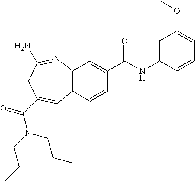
C12=C(C=CC(C(NC3=CC(OC)=CC=C3)=O)=C1)C=C(C(=O)N(CCC)CCC)CC(N)=N2
